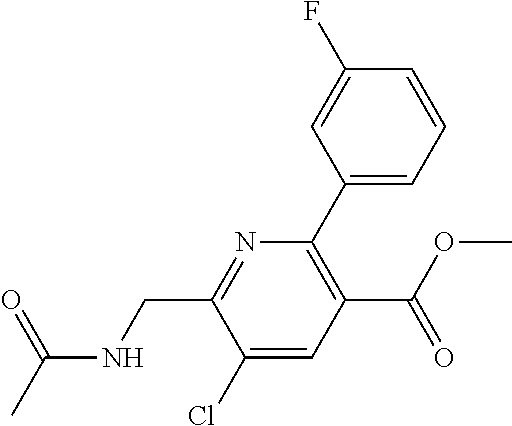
C1(Cl)=CC(C(OC)=O)=C(C2=CC=CC(F)=C2)N=C1CNC(C)=O
